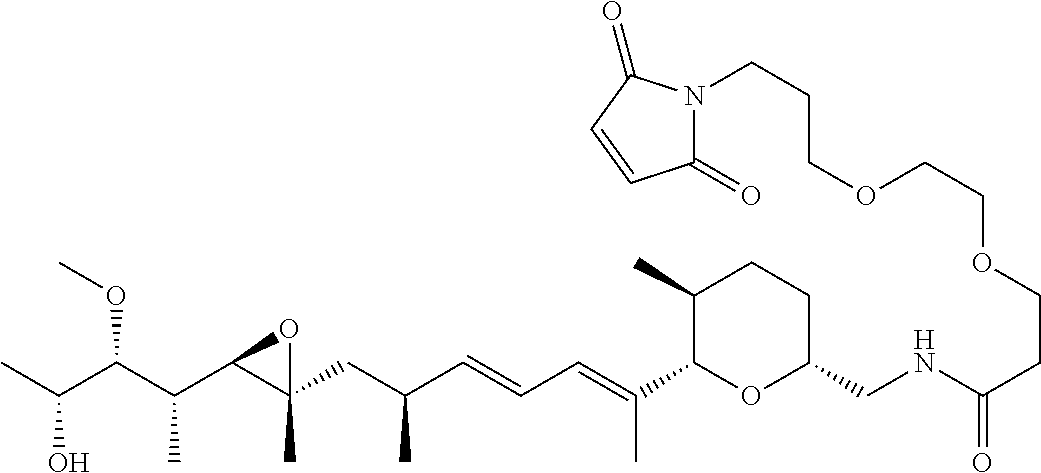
CC(C(C(C1C(CC(C=CC=C(C2OC(CNC(CCOCCOCCCN3C(=O)C=CC3=O)=O)CCC2C)C)C)(C)O1)C)OC)O
